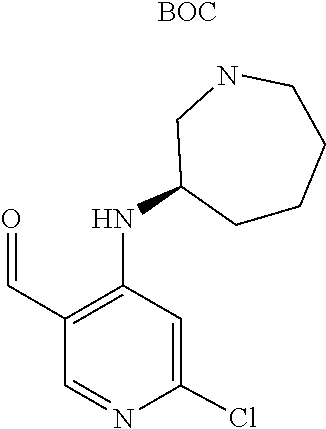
C1(C=O)=C(NC2CCCCNC2)C=C(Cl)N=C1.[BOC]
